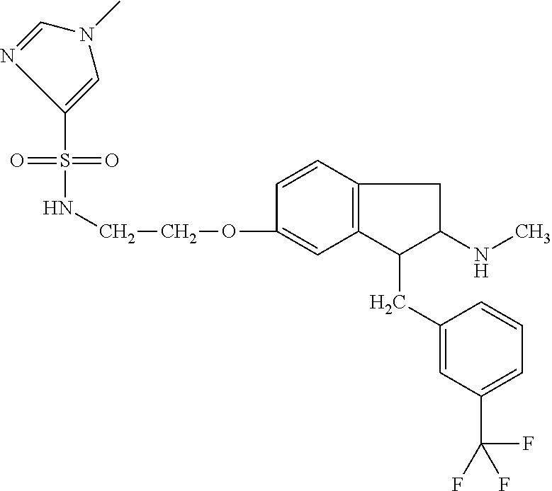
O=S(=O)(C1=CN(C)C=N1)NCCOC1=CC2=C(C=C1)CC(NC)C2CC1=CC(C(F)(F)F)=CC=C1
